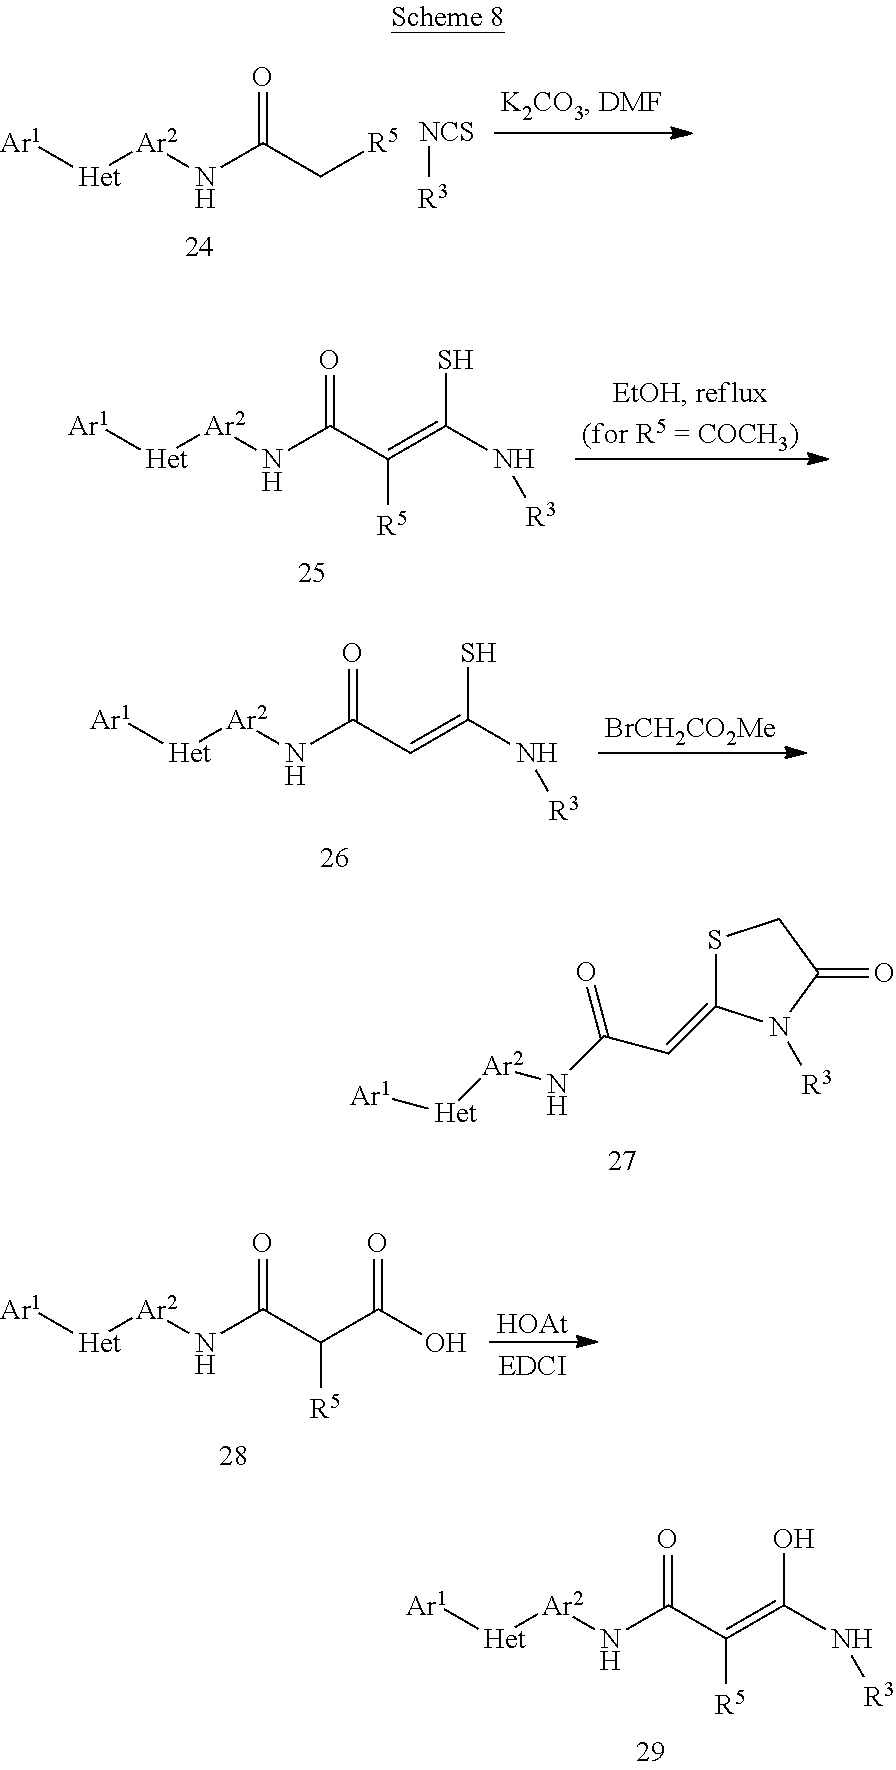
O=C(N[Ar2][Het][Ar1])C[R5].[NCS][R3].O=C(N[Ar2][Het][Ar1])C([R5])=C(S)N[R3].O=C(N[Ar2][Het][Ar1])C=C(S)N[R3].[BrCH2CO2Me].S1C(=CC(=O)N[Ar2][Het][Ar1])N([R3])C(=O)C1.[Ar1][Het][Ar2]NC(C(C(O)=O)[R5])=O.[HOAt].[Ar1][Het][Ar2]NC(C(=C(N[R3])O)[R5])=O
